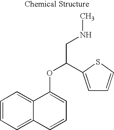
C1=CC=C2C(=C1)C(OC(CNC)C1=CC=CS1)=CC=C2
